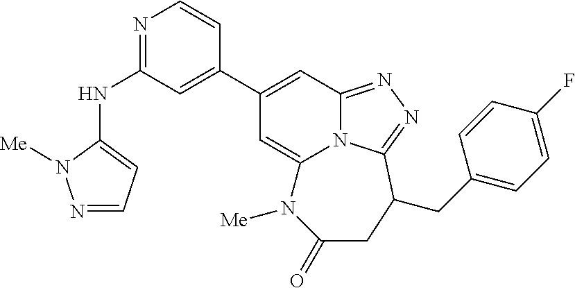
N(C1=NC=CC(C2=CC3=NN=C4N3C(=C2)N([Me])C(=O)CC4CC2=CC=C(F)C=C2)=C1)C1=CC=NN1[Me]
